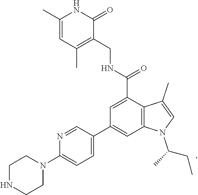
C1CNCCN1C1=CC=C(C2=CC3=C(C(C(NCC4=C(C)C=C(C)NC4=O)=O)=C2)C(C)=CN3C(CC)C)C=N1
